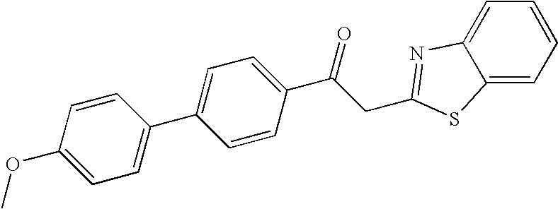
C1=CC=C2C(=C1)N=C(CC(C1=CC=C(C3=CC=C(OC)C=C3)C=C1)=O)S2
